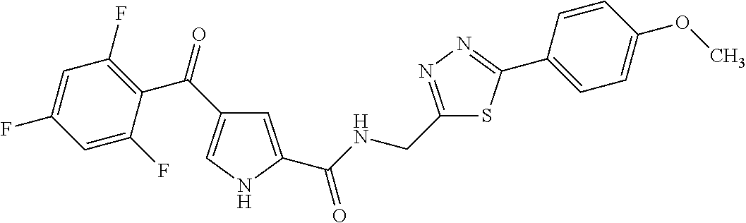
C1=C(C(NCC2=NN=C(C3=CC=C(OC)C=C3)S2)=O)NC=C1C(=O)C1=C(F)C=C(F)C=C1F
